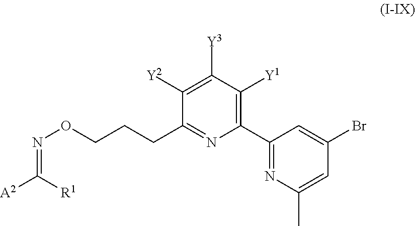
C(ON=C([A2])[R1])CCC1=NC(C2=NC(C)=CC(Br)=C2)=C([Y1])C([Y3])=C1[Y2]
